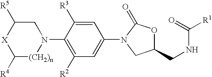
C1([R4])[(CH2)n]N(C2=C([R2])C=C(N3C(=O)OC(CNC([R1])=O)C3)C=C2[R3])CC([R5])[X]1
